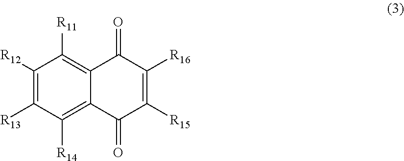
C1([R12])=C([R13])C([R14])=C2C(=C1[R11])C(=O)C([R16])=C([R15])C2=O
